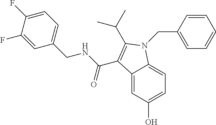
C12=CC(O)=CC=C1N(CC1=CC=CC=C1)C(C(C)C)=C2C(NCC1=CC=C(F)C(F)=C1)=O
